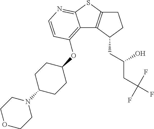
C1C2=C(C(CC(CC(F)(F)F)O)C1)C1=C(OC3CCC(N4CCOCC4)CC3)C=CN=C1S2
